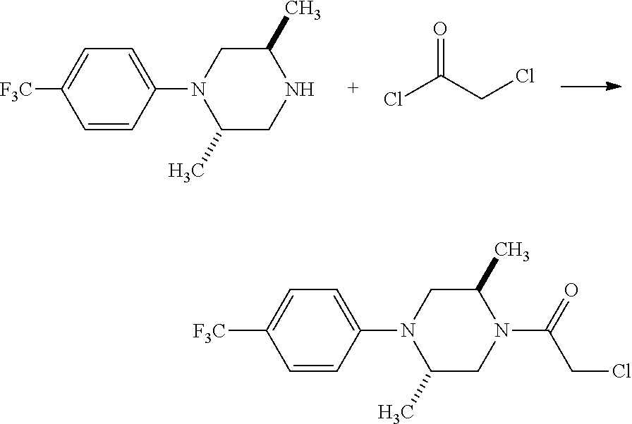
C1=CC(N2C(C)CNC(C)C2)=CC=C1[F3C].ClC(CCl)=O.C1=CC(N2C(C)CN(C(=O)CCl)C(C)C2)=CC=C1[F3C]
